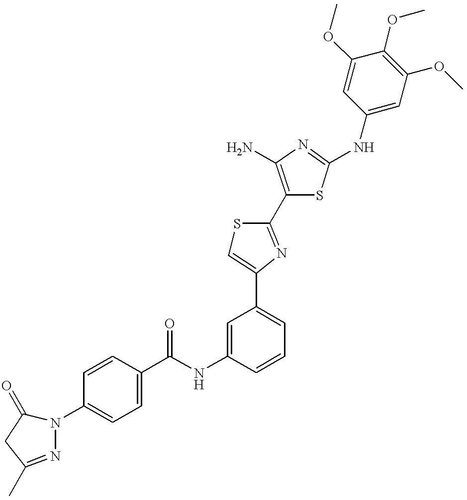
C1(C(NC2=CC(C3=CSC(C4=C(N)N=C(NC5=CC(OC)=C(OC)C(OC)=C5)S4)=N3)=CC=C2)=O)=CC=C(N2C(=O)CC(C)=N2)C=C1
